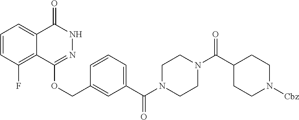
C1=CC(F)=C2C(=C1)C(=O)NN=C2OCC1=CC(C(N2CCN(C(C3CCN([Cbz])CC3)=O)CC2)=O)=CC=C1
